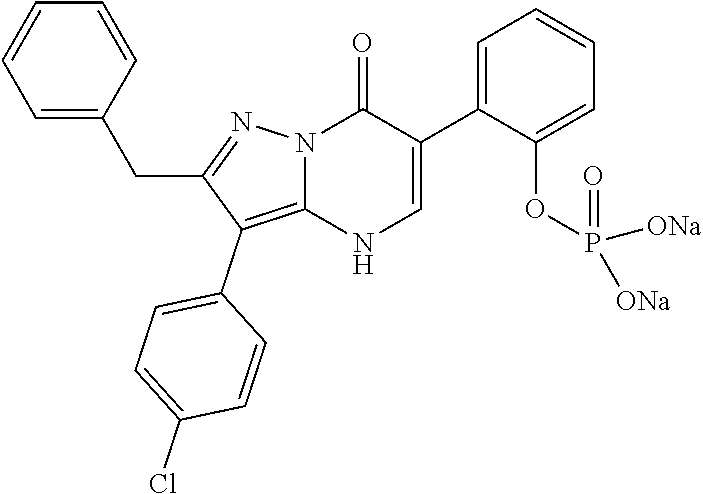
O=C1N2C(=C(C3=CC=C(Cl)C=C3)C(CC3=CC=CC=C3)=N2)NC=C1C1=CC=CC=C1OP(=O)([ONa])[ONa]
